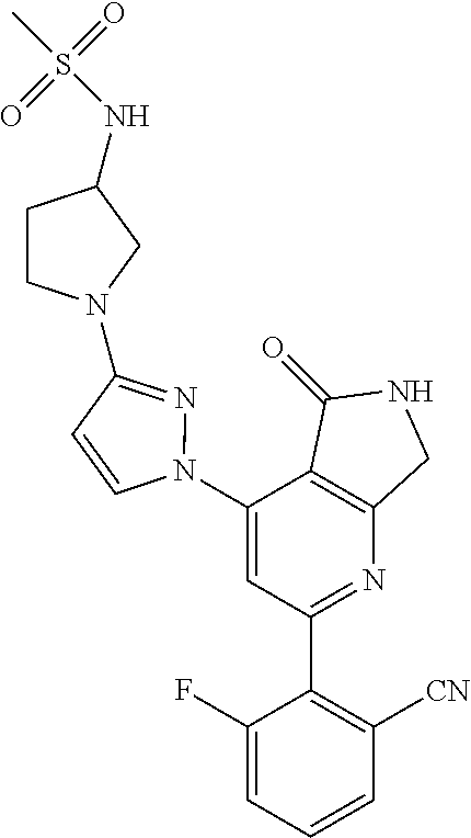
C1(N2N=C(N3CCC(NS(C)(=O)=O)C3)C=C2)=CC(C2=C([CN])C=CC=C2F)=NC2=C1C(=O)NC2
